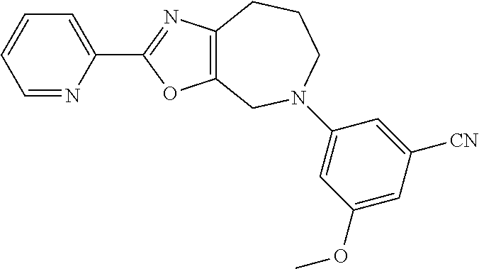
C12=C(CN(C3=CC(OC)=CC([CN])=C3)CCC1)OC(C1=CC=CC=N1)=N2
